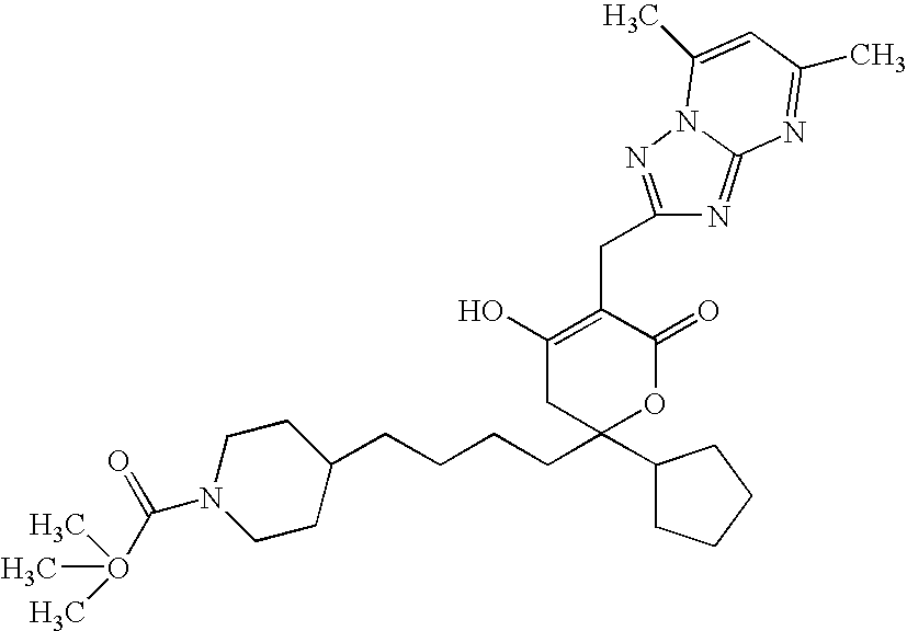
C1(CCCCC2(C3CCCC3)OC(=O)C(CC3=NN4C(=N3)N=C(C)C=C4C)=C(O)C2)CCN(C(=O)O(C)(C)C)CC1
